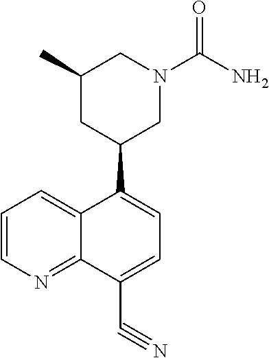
C1(C)CC(C2=CC=C(C#N)C3=NC=CC=C23)CN(C(N)=O)C1
